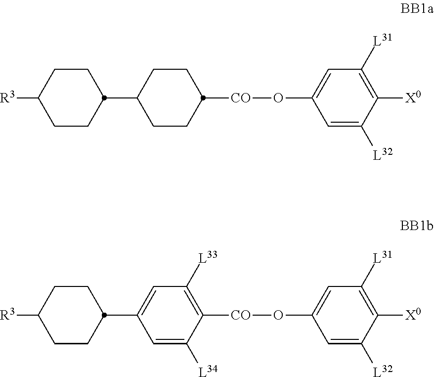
[R3]C1CCC(C2CCC([CO]OC3=CC([L31])=C([X0])C([L32])=C3)CC2)CC1.[R3]C1CCC(C2=CC([L33])=C([CO]OC3=CC([L31])=C([X0])C([L32])=C3)C([L34])=C2)CC1
